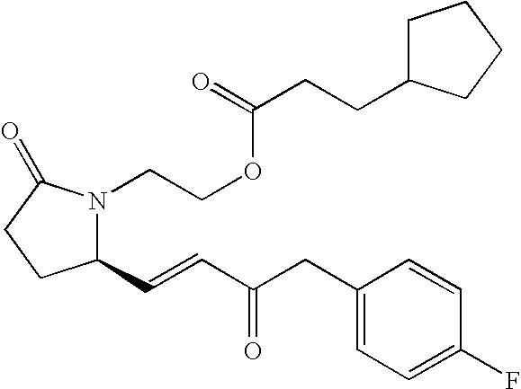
C1(C=CC(=O)CC2=CC=C(F)C=C2)N(CCOC(=O)CCC2CCCC2)C(=O)CC1
